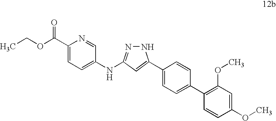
C1(C2=CC(NC3=CC=C(C(OCC)=O)N=C3)=NN2)=CC=C(C2=C(OC)C=C(OC)C=C2)C=C1
